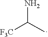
NC([F3C])C
